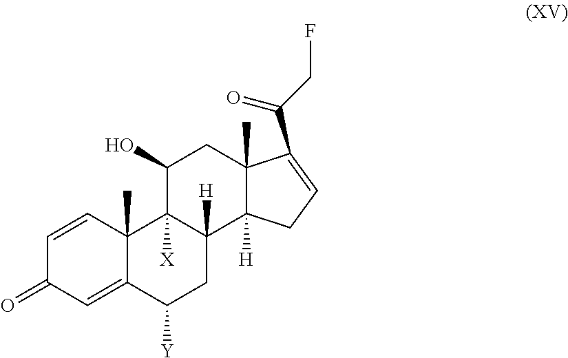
C1=CC2(C)C(=CC1=O)C([Y])CC1([H])C2([X])C(O)CC2(C)C1([H])CC=C2C(CF)=O
